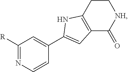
C12=C(C(=O)[NH]CC1)C=C(C1=CC([R])=NC=C1)N2
